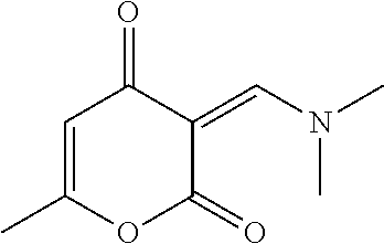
C1=C(C)OC(=O)C(=CN(C)C)C1=O
